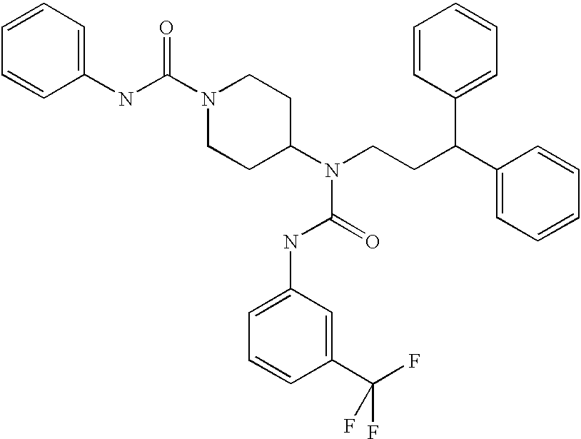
C(CCN(C1CCN(C(NC2=CC=CC=C2)=O)CC1)C(NC1=CC=CC(C(F)(F)F)=C1)=O)(C1=CC=CC=C1)C1=CC=CC=C1
